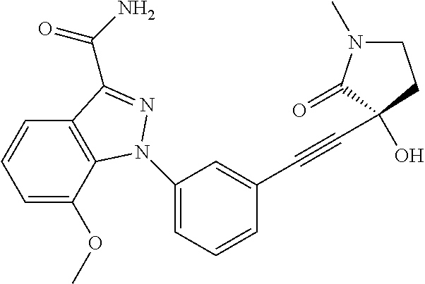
C1=C(OC)C2=C(C=C1)C(C(=O)N)=NN2C1=CC=CC(C#CC2(O)C(=O)N(C)CC2)=C1
